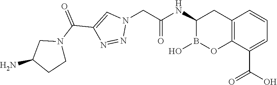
C12=C(C(C(O)=O)=CC=C1)OB(O)C(NC(=O)CN1C=C(C(N3CC(N)CC3)=O)N=N1)C2
